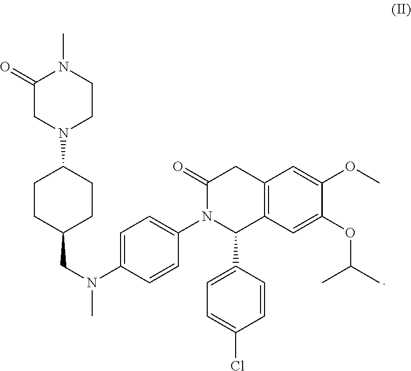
C1(=O)CN(C2CCC(CN(C)C3=CC=C(N4C(C5=CC=C(Cl)C=C5)C5=C(CC4=O)C=C(OC)C(OC(C)C)=C5)C=C3)CC2)CCN1C
